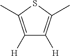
C1([H])=C(C)SC(C)=C1[H]
